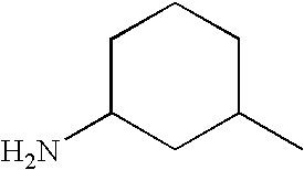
C1C(N)CC(C)CC1
